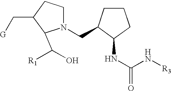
N1(CC2CCCC2NC(N[R3])=O)CCC(C[G])C1C([R1])O
